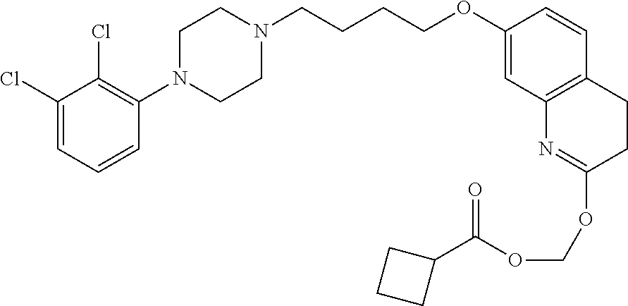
C1(Cl)=CC=CC(N2CCN(CCCCOC3=CC4=C(C=C3)CCC(OCOC(C3CCC3)=O)=N4)CC2)=C1Cl
